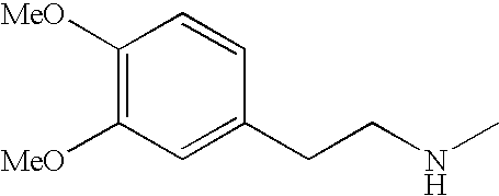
C1([MeO])=C([MeO])C=C(CCNC)C=C1
